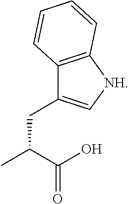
C12=C([NH]C=C1CC(C(O)=O)C)C=CC=C2
